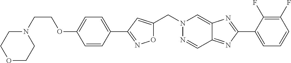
C(N1N=CC2=NC(C3=CC=CC(F)=C3F)=NC2=C1)C1=CC(C2=CC=C(OCCN3CCOCC3)C=C2)=NO1
